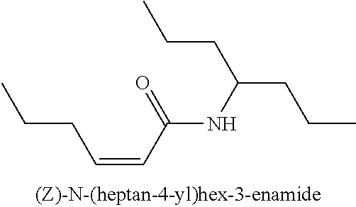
CCCC=CC(NC(CCC)CCC)=O
